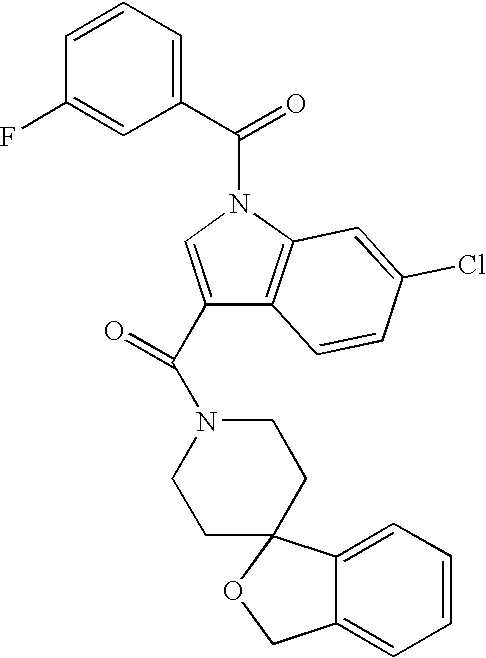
C1=CC(F)=CC(C(=O)N2C=C(C(=O)N3CCC4(CC3)C3=CC=CC=C3CO4)C3=C2C=C(Cl)C=C3)=C1
